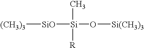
[SiO]([Si](O[Si(CH3)3])(C)[R])[(CH3)3]
